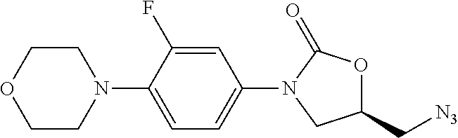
C1(C[N3])OC(=O)N(C2=CC=C(N3CCOCC3)C(F)=C2)C1
